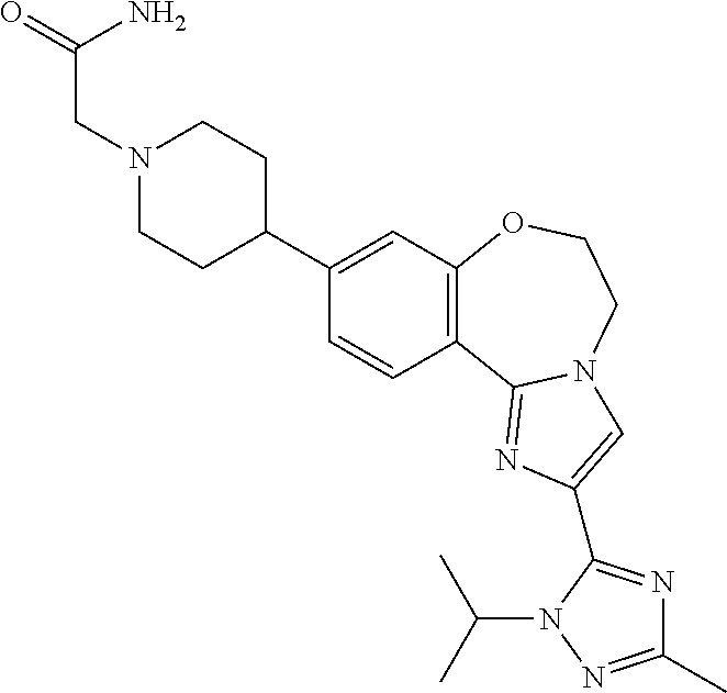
C1(C2CCN(CC(=O)N)CC2)=CC2=C(C=C1)C1=NC(C3=NC(C)=NN3C(C)C)=CN1CCO2
